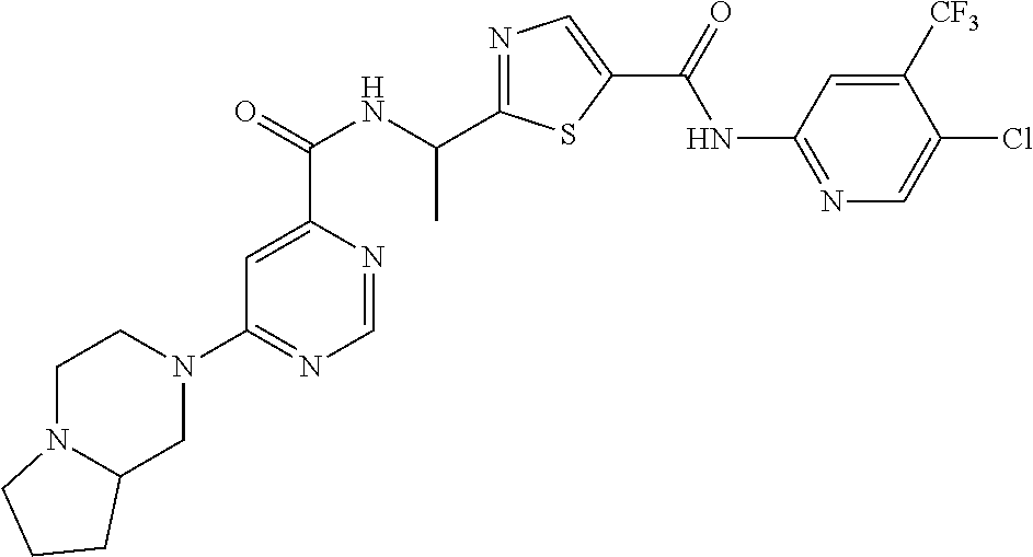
N1=C(C(NC(C2=CC(N3CCN4C(C3)CCC4)=NC=N2)=O)C)SC(C(=O)NC2=NC=C(Cl)C([CF3])=C2)=C1
